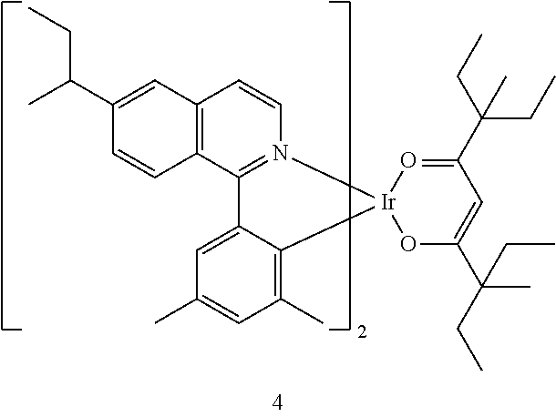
C12=C(C3=N(C=C1)[Ir]1(C4=C(C)C=C(C)C=C34)O=C(C(CC)(CC)C)C=C(C(C)(CC)CC)O1)C=CC(C(C)CC)=C2
